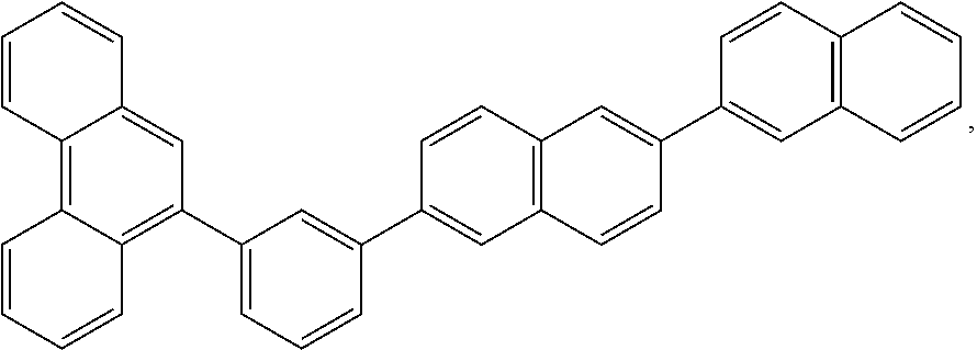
C1(C2=C3C(=C4C(=C2)C=CC=C4)C=CC=C3)=CC=CC(C2=CC3=C(C=C2)C=C(C2=CC4=C(C=C2)C=CC=C4)C=C3)=C1
